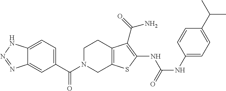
C1(C(N2CC3=C(CC2)C(C(N)=O)=C(NC(=O)NC2=CC=C(C(C)C)C=C2)S3)=O)=CC=C2C(=C1)N=NN2
